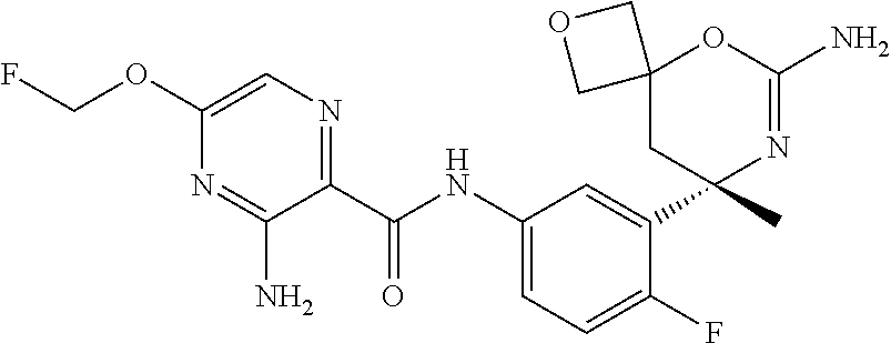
C1(C(NC2=CC=C(F)C(C3(C)N=C(N)OC4(C3)COC4)=C2)=O)=NC=C(OCF)N=C1N
